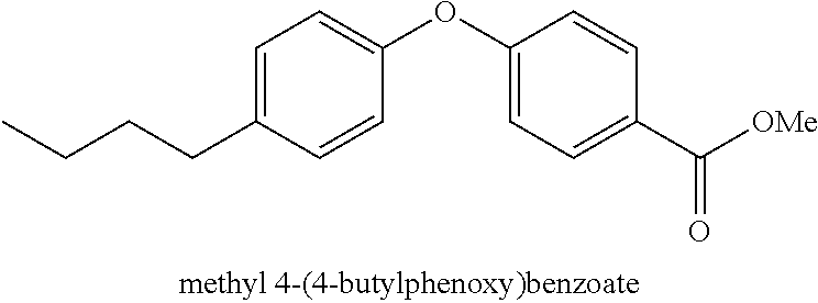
C1=C(CCCC)C=CC(OC2=CC=C(C([OMe])=O)C=C2)=C1
